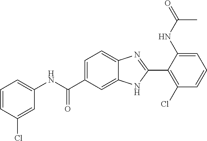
C1(NC(C2=CC=C3C(=C2)NC(C2=C(Cl)C=CC=C2NC(=O)C)=N3)=O)=CC=CC(Cl)=C1
